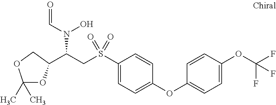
O=CN(O)C(CS(C1=CC=C(OC2=CC=C(OC(F)(F)F)C=C2)C=C1)(=O)=O)C1OC(C)(C)OC1
